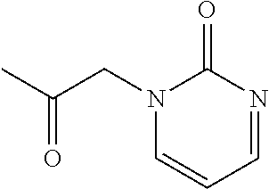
CC(CN1C=CC=NC1=O)=O
